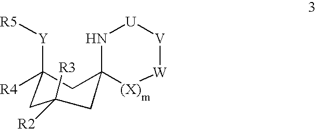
[Y](C1([R4])CC([R2])([R3])CC2(N[U][V][W][(X)]2)C1)[R5]
